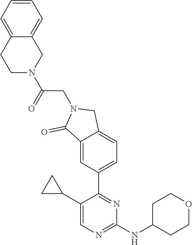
C1(C2CC2)=CN=C(NC2CCOCC2)N=C1C1=CC=C2C(=C1)C(=O)N(CC(N1CC3=CC=CC=C3CC1)=O)C2
